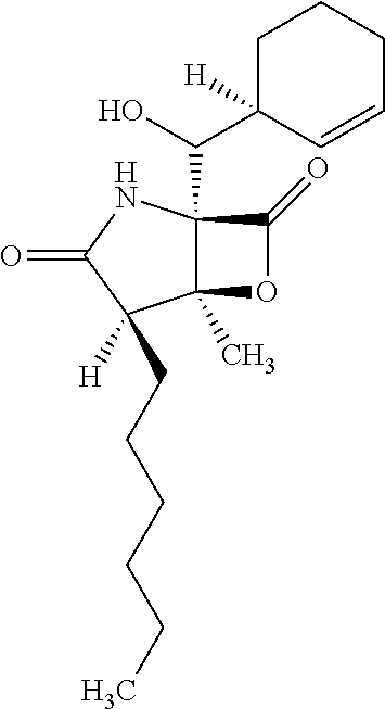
C12(C)C(C(O)C3([H])C=CCCC3)(NC(=O)C1([H])CCCCCC)C(=O)O2
